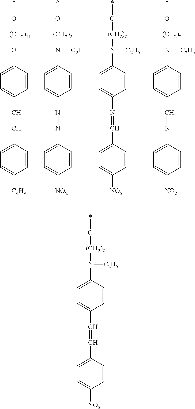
*O[(CH2)11]OC1=CC=C(C=CC2=CC=C([C4H9])C=C2)C=C1.*O[(CH2)2]N(C1=CC=C(N=NC2=CC=C([NO2])C=C2)C=C1)[C2H5].*O[(CH2)2]N(C1=CC=C(N=CC2=CC=C([NO2])C=C2)C=C1)[C2H5].*O[(CH2)2]N(C1=CC=C(C=NC2=CC=C([NO2])C=C2)C=C1)[C2H5].*O[(CH2)2]N(C1=CC=C(C=CC2=CC=C([NO2])C=C2)C=C1)[C2H5]
